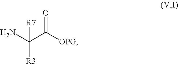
NC(C([OPG])=O)([R7])[R3]
